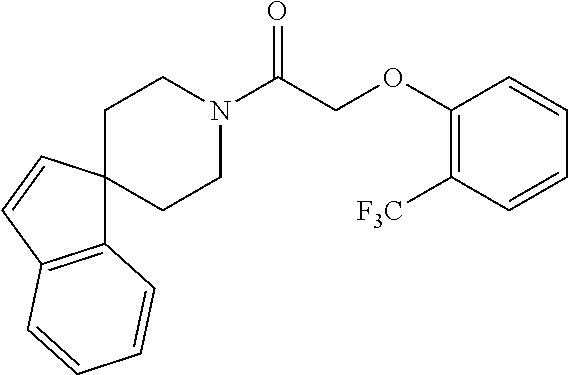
C1(OCC(N2CCC3(CC2)C2=C(C=C3)C=CC=C2)=O)=C([F3C])C=CC=C1
